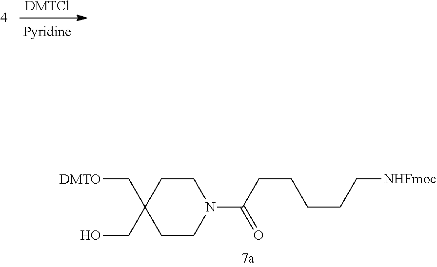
[DMTCl].C1CC(C[DMTO])(CO)CCN1C(CCCCC[NHFmoc])=O
